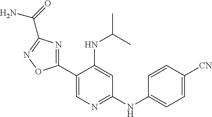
C1(C2=CN=C(NC3=CC=C([CN])C=C3)C=C2NC(C)C)=NC(C(=O)N)=NO1
